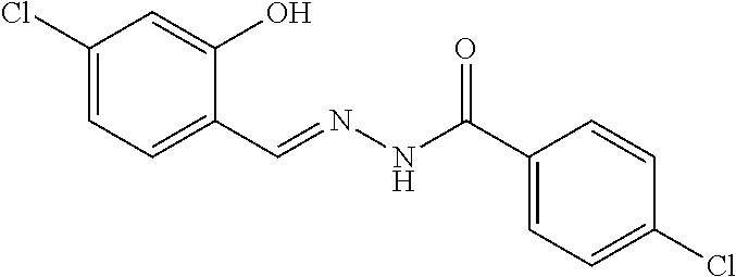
C1(Cl)=CC=C(C=NNC(=O)C2=CC=C(Cl)C=C2)C(O)=C1
